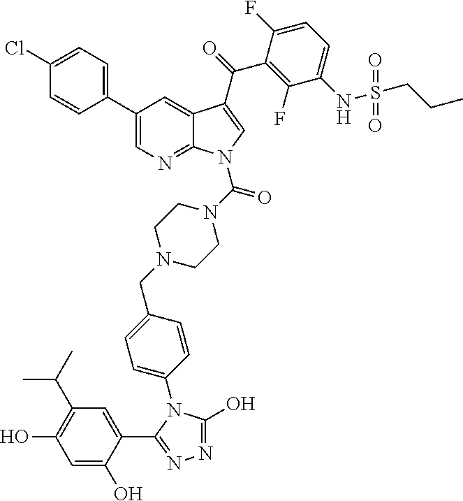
C1(C2=CN=C3C(=C2)C(C(=O)C2=C(F)C(NS(CCC)(=O)=O)=CC=C2F)=CN3C(N2CCN(CC3=CC=C(N4C(O)=NN=C4C4=CC(C(C)C)=C(O)C=C4O)C=C3)CC2)=O)=CC=C(Cl)C=C1
